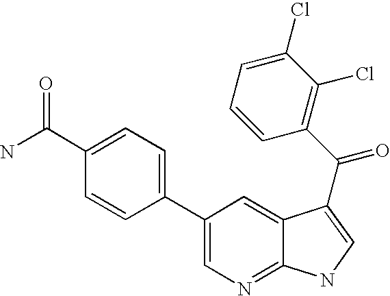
C1(C2=CC=C(C(=O)N)C=C2)=CN=C2C(=C1)C(C(=O)C1=C(Cl)C(Cl)=CC=C1)=CN2
